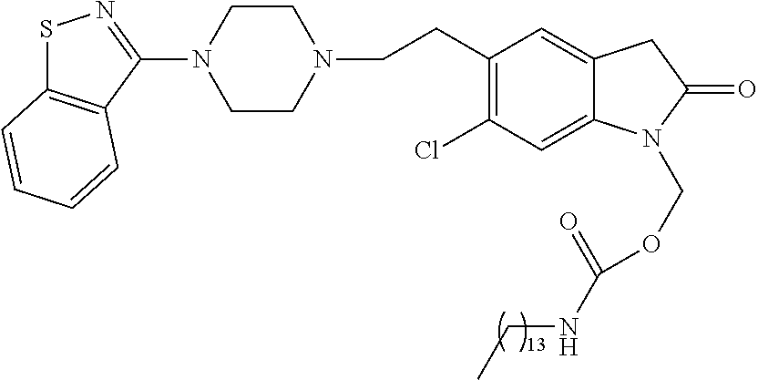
C1CN(CCC2=C(Cl)C=C3C(=C2)CC(=O)N3COC(NCC)=O)CCN1C1=NSC2=C1C=CC=C2
